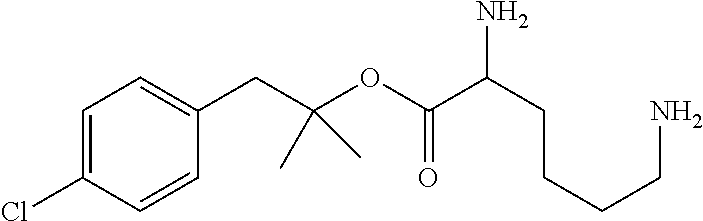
C1=C(Cl)C=CC(CC(OC(C(CCCCN)N)=O)(C)C)=C1
